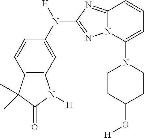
C1=CC2=C(C=C1N([H])C1=NN3C(=N1)C=CC=C3N1CCC(O[H])CC1)N([H])C(=O)C2(C)C
